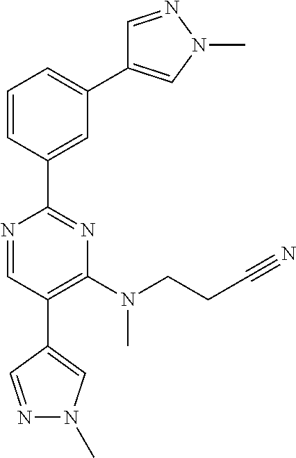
C1=NN(C)C=C1C1=CC=CC(C2=NC(N(CCC#N)C)=C(C3=CN(C)N=C3)C=N2)=C1
